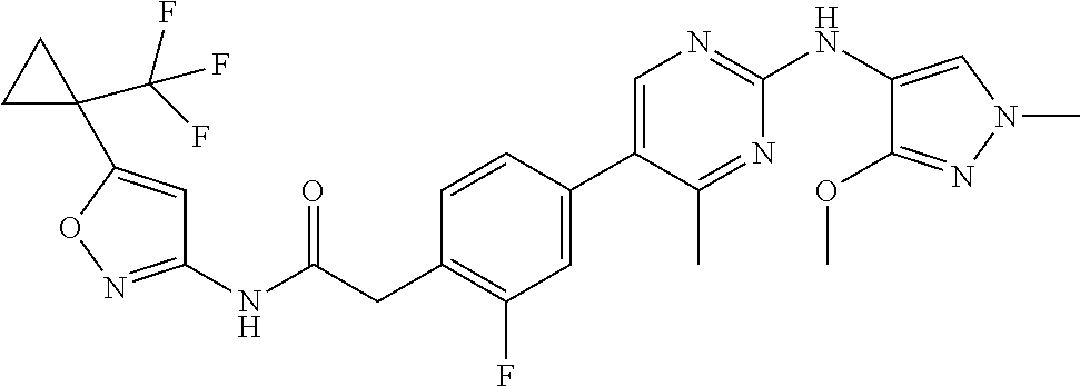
C1(NC(=O)CC2=C(F)C=C(C3=CN=C(NC4=CN(C)N=C4OC)N=C3C)C=C2)=NOC(C2(C(F)(F)F)CC2)=C1
